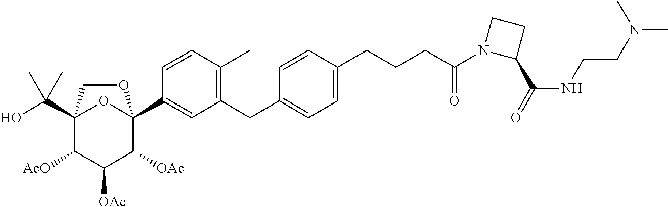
OC(C12C([AcO])C([OAc])C([OAc])C(C3=CC(CC4=CC=C(CCCC(N5C(C(=O)NCCN(C)C)CC5)=O)C=C4)=C(C)C=C3)(O1)OC2)(C)C
